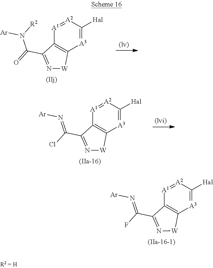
[A1]1=[A2]C([Hal])=[A3]C2=C1C(C(=O)N([R2])[Ar])=N[W]2.[A1]1=[A2]C([Hal])=[A3]C2=C1C(C(Cl)=N[Ar])=N[W]2.[A1]1=[A2]C([Hal])=[A3]C2=C1C(C(F)=N[Ar])=N[W]2
